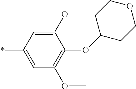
C1(OC)=CC(*)=CC(OC)=C1OC1CCOCC1
